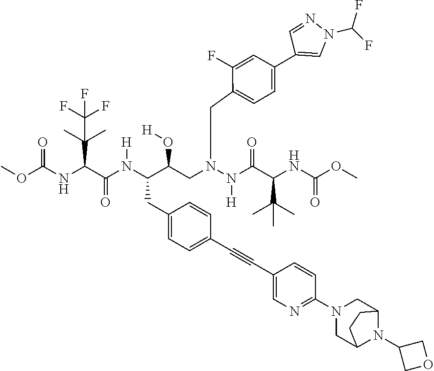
O(C(NC(C(N(C(C(CN(N(C(C(NC(OC)=O)C(C)(C)C)=O)[H])CC1=CC=C(C2=CN(C(F)F)N=C2)C=C1F)O[H])CC1=CC=C(C#CC2=CN=C(N3CC4N(C5COC5)C(C3)CC4)C=C2)C=C1)[H])=O)C(C)(C)C(F)(F)F)=O)C
